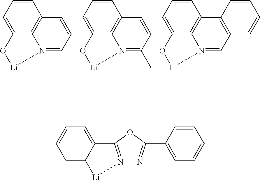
C1=CC=C2C3=C1C=CC=N3[Li]O2.C1=CC=C2C3=C1C=CC(C)=N3[Li]O2.C1=CC=C2C3=C1C1=C(C=N3[Li]O2)C=CC=C1.C12=CC=CC=C1[Li]N1=C2OC(C2=CC=CC=C2)=N1
